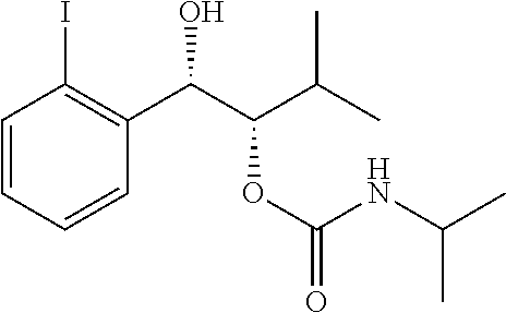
C1=CC=CC(C(C(C(C)C)OC(NC(C)C)=O)O)=C1I
